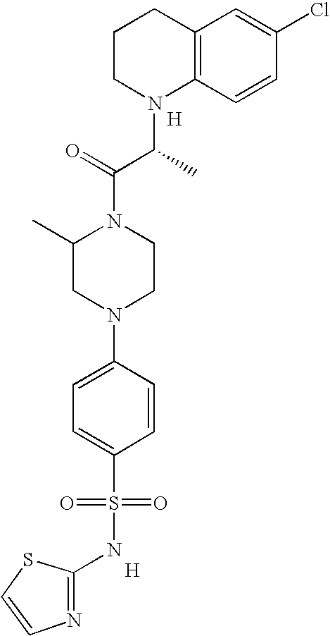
C12=C(C=CC(Cl)=C1)N(C(C(N1C(C)CN(C3=CC=C(S(=O)(=O)NC4=NC=CS4)C=C3)CC1)=O)C)CCC2.[H].[H]
